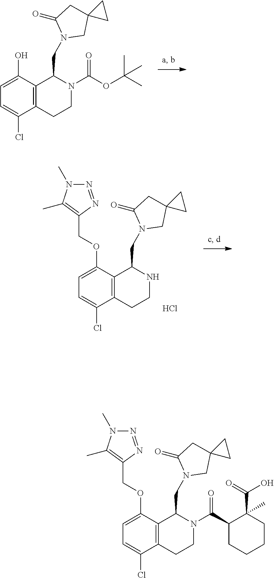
C1(Cl)=CC=C(O)C2=C1CCN(C(OC(C)(C)C)=O)C2CN1CC2(CC1=O)CC2.C1(Cl)=CC=C(OCC2=C(C)N(C)N=N2)C2=C1CCNC2CN1CC2(CC1=O)CC2.Cl.C1(Cl)=CC=C(OCC2=C(C)N(C)N=N2)C2=C1CCN(C(C1CCCCC1(C(=O)O)C)=O)C2CN1CC2(CC1=O)CC2
